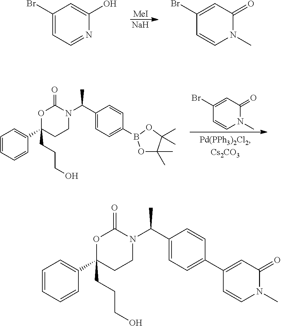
C1(Br)=CC=NC(O)=C1.[MeI].[Na].C1(Br)=CC(=O)N(C)C=C1.C1=CC=CC(C2(CCCO)CCN(C(C3=CC=C(B4OC(C)(C)C(C)(C)O4)C=C3)C)C(=O)O2)=C1.C1(Br)=CC(=O)N(C)C=C1.C1=CC=CC(C2(CCCO)CCN(C(C3=CC=C(C4=CC(=O)N(C)C=C4)C=C3)C)C(=O)O2)=C1
